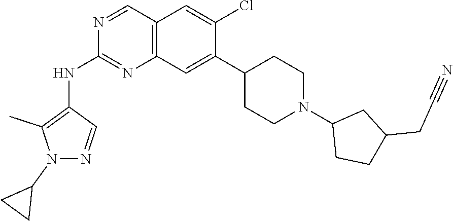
C12=C(C=C(C3CCN(C4CCC(CC#N)C4)CC3)C(Cl)=C1)N=C(NC1=C(C)N(C3CC3)N=C1)N=C2
